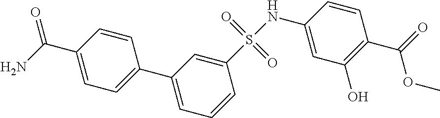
C1(C(N)=O)=CC=C(C2=CC=CC(S(NC3=CC(O)=C(C(=O)OC)C=C3)(=O)=O)=C2)C=C1
